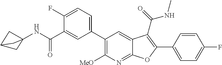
C1=C(C2=C(C(=O)NC)C3=CC(C4=CC=C(F)C(C(NC56CC(C5)C6)=O)=C4)=C([MeO])N=C3O2)C=CC(F)=C1
